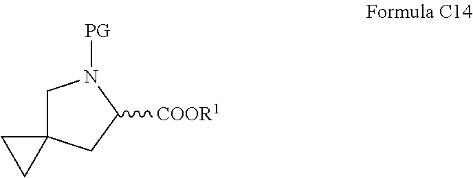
C1C2(CC([COOR1])N1[PG])CC2
